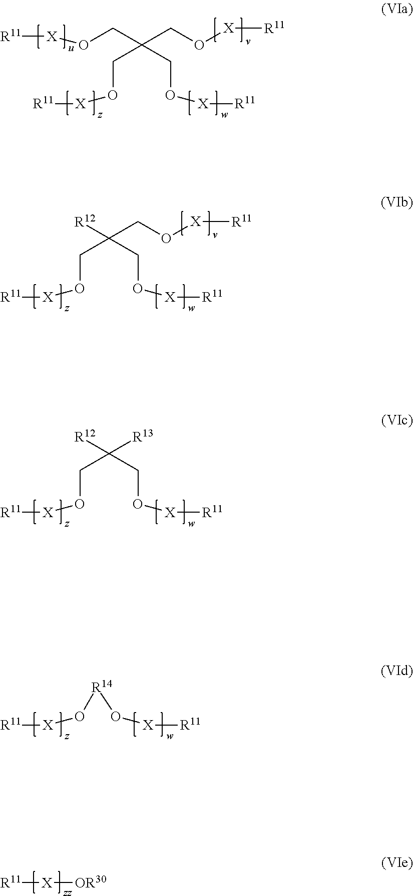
[R11][X]OCC(CO[X][R11])(CO[X][R11])CO[X][R11].[R12]C(CO[X][R11])(CO[X][R11])CO[X][R11].[R12]C([R13])(CO[X][R11])CO[X][R11].[R14](O[X][R11])O[X][R11].[R11][X][OR30]
